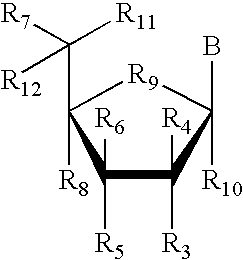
C1([R5])([R6])C([R3])([R4])C([R10])(B)[R9]C1([R8])C([R7])([R11])[R12]
